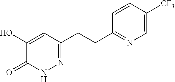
N1=C(CCC2=NC=C([CF3])C=C2)C=C(O)C(=O)N1
